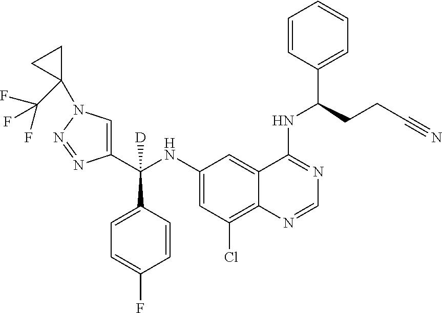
C1(C(NC2=CC(Cl)=C3C(=C2)C(NC(C2=CC=CC=C2)CCC#N)=NC=N3)(C2=CC=C(F)C=C2)[D])=CN(C2(C(F)(F)F)CC2)N=N1
